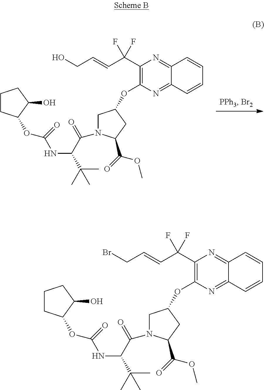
C1CC(OC(=O)NC(C(=O)N2CC(OC3=C(C(C=CCO)(F)F)N=C4C(=N3)C=CC=C4)CC2C(OC)=O)C(C)(C)C)C(O)C1.C1CC(OC(=O)NC(C(=O)N2CC(OC3=C(C(C=CCBr)(F)F)N=C4C(=N3)C=CC=C4)CC2C(OC)=O)C(C)(C)C)C(O)C1
